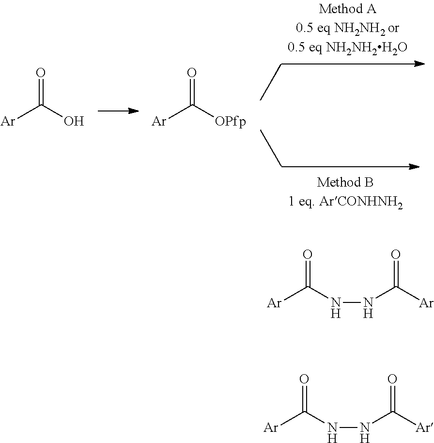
O=C(O)[Ar].O=C([OPfp])[Ar].O=C(NNC([Ar])=O)[Ar].O=C(NNC([Ar])=O)[Ar]
